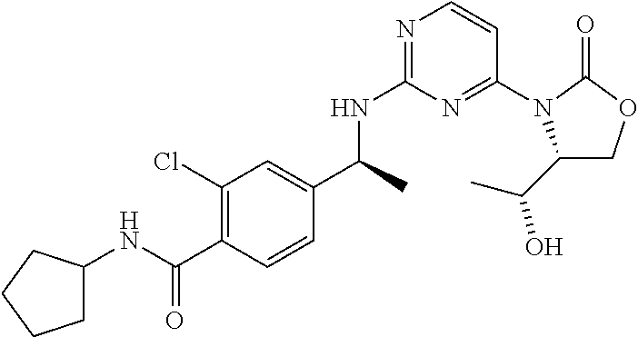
N1=C(NC(C)C2=CC(Cl)=C(C(NC3CCCC3)=O)C=C2)N=C(N2C(C(C)O)COC2=O)C=C1
